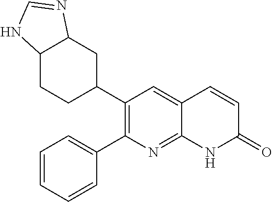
C12CCC(C3=C(C4=CC=CC=C4)N=C4C(=C3)C=CC(=O)N4)CC1N=CN2
